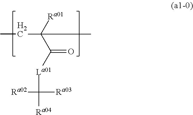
CCC(C([La01]C([Ra04])([Ra03])[Ra02])=O)([Ra01])C
